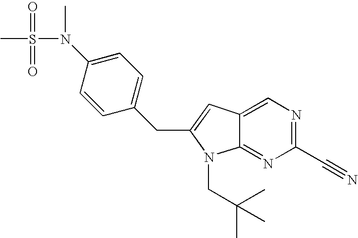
C1=C2C(=NC(C#N)=N1)N(CC(C)(C)C)C(CC1=CC=C(N(S(C)(=O)=O)C)C=C1)=C2
